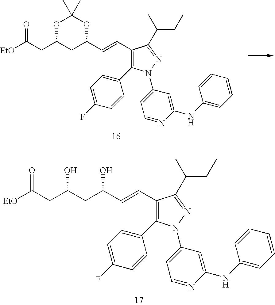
C1(C=CC2OC(C)(C)OC(CC([EtO])=O)C2)=C(C2=CC=C(F)C=C2)N(C2=CC=NC(NC3=CC=CC=C3)=C2)N=C1C(C)CC.C1(C=CC(O)CC(CC([EtO])=O)O)=C(C2=CC=C(F)C=C2)N(C2=CC=NC(NC3=CC=CC=C3)=C2)N=C1C(C)CC
